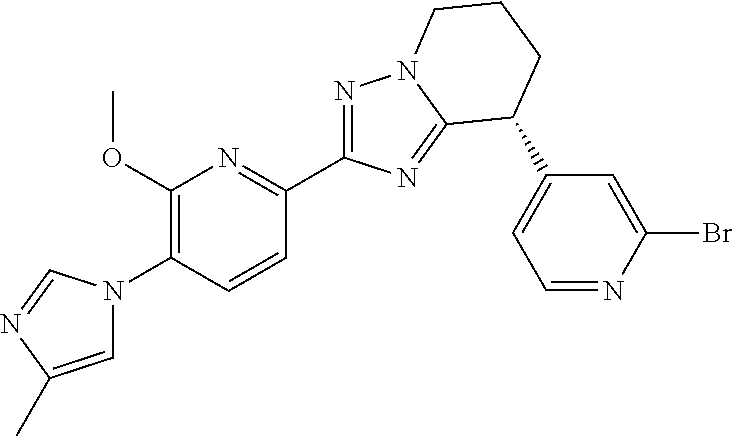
N1=C(C2=NC(OC)=C(N3C=C(C)N=C3)C=C2)N=C2N1CCCC2C1=CC=NC(Br)=C1
